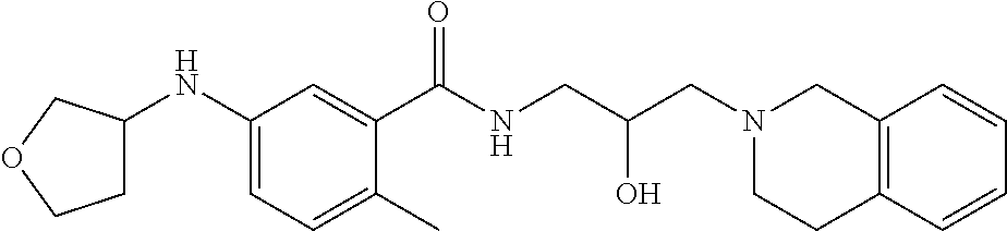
C1(NC2CCOC2)=CC=C(C)C(C(NCC(CN2CC3=C(CC2)C=CC=C3)O)=O)=C1
